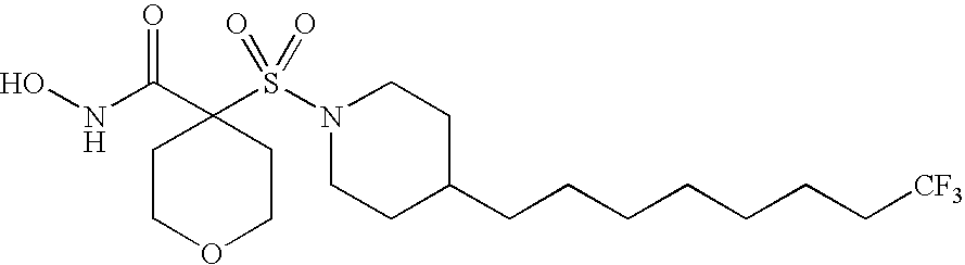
ONC(C1(S(N2CCC(CCCCCCC[CF3])CC2)(=O)=O)CCOCC1)=O
